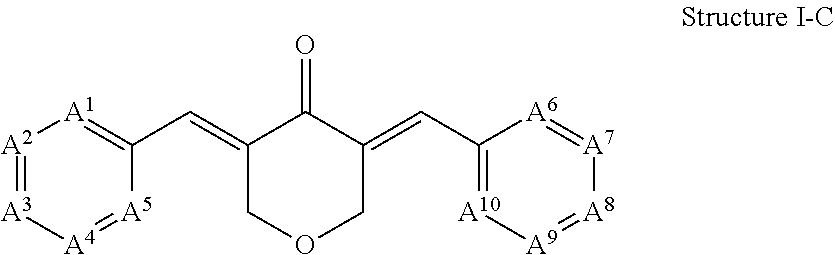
C1(=CC2=[A1][A2]=[A3][A4]=[A5]2)COCC(=CC2=[A10][A9]=[A8][A7]=[A6]2)C1=O
